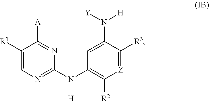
C1([R1])=CN=C(N(C2=C([R2])[Z]=C([R3])C(N([Y])[H])=C2)[H])N=C1[A]
